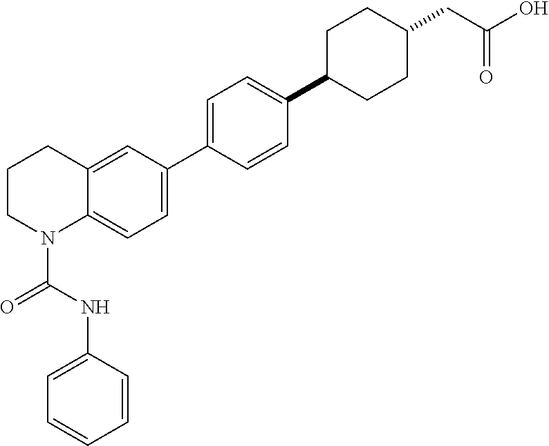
C1=C(NC(N2C3=CC=C(C4=CC=C(C5CCC(CC(O)=O)CC5)C=C4)C=C3CCC2)=O)C=CC=C1
